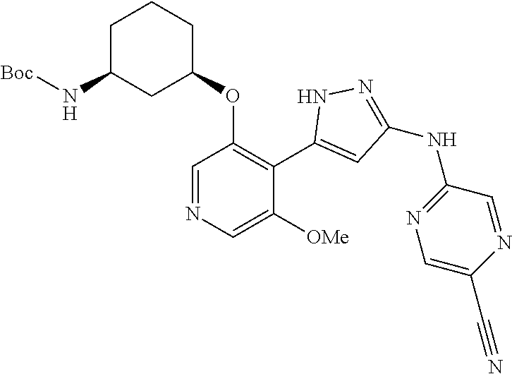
C1=NC=C([OMe])C(C2=CC(NC3=NC=C(C#N)N=C3)=NN2)=C1OC1CCCC(N[Boc])C1
